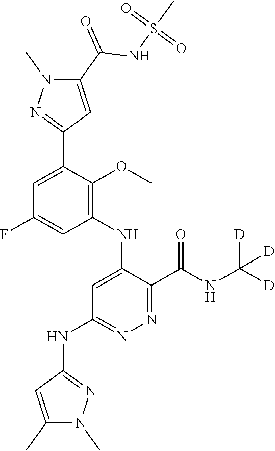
C1=C(F)C=C(C2=NN(C)C(C(=O)NS(C)(=O)=O)=C2)C(OC)=C1NC1=CC(NC2=NN(C)C(C)=C2)=NN=C1C(NC([D])([D])[D])=O
